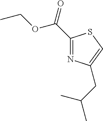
C(C1=NC(CC(C)C)=CS1)(=O)OCC
